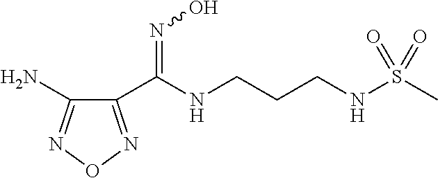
C1(C(=NO)NCCCNS(C)(=O)=O)=NON=C1N
